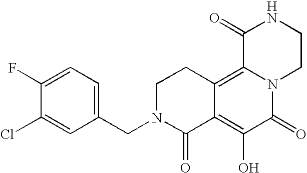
C1N(CC2=CC=C(F)C(Cl)=C2)C(=O)C2=C(O)C(=O)N3C(=C2C1)C(=O)NCC3
